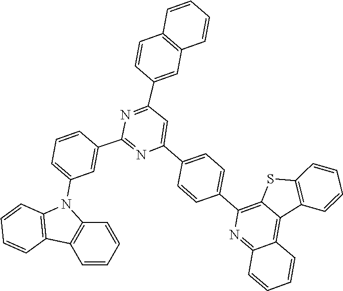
C1=C(N2C3=C(C=CC=C3)C3=C2C=CC=C3)C=C(C2=NC(C3=CC=C(C4=C5C(=C6C(=N4)C=CC=C6)C4=C(S5)C=CC=C4)C=C3)=CC(C3=CC4=C(C=CC=C4)C=C3)=N2)C=C1
